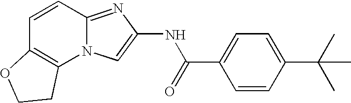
C1=CC2=NC(NC(=O)C3=CC=C(C(C)(C)C)C=C3)=CN2C2=C1OCC2
